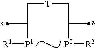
C([P1][R1])(C[T]CC([P2][R2])C)C
